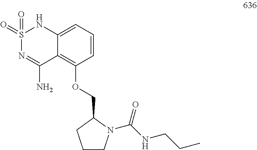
S1(=O)(=O)N=C(N)C2=C(OCC3CCCN3C(NCCC)=O)C=CC=C2N1
